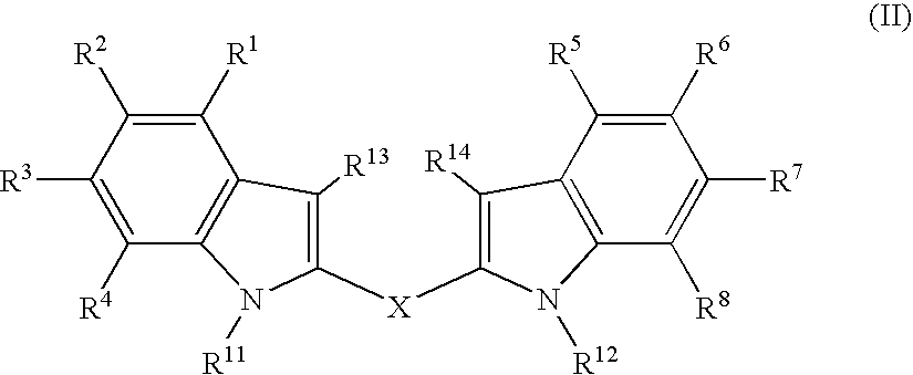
C1([R1])=C([R2])C([R3])=C([R4])C2=C1C([R13])=C([X]C1=C([R14])C3=C(C([R8])=C([R7])C([R6])=C3[R5])N1[R12])N2[R11]
